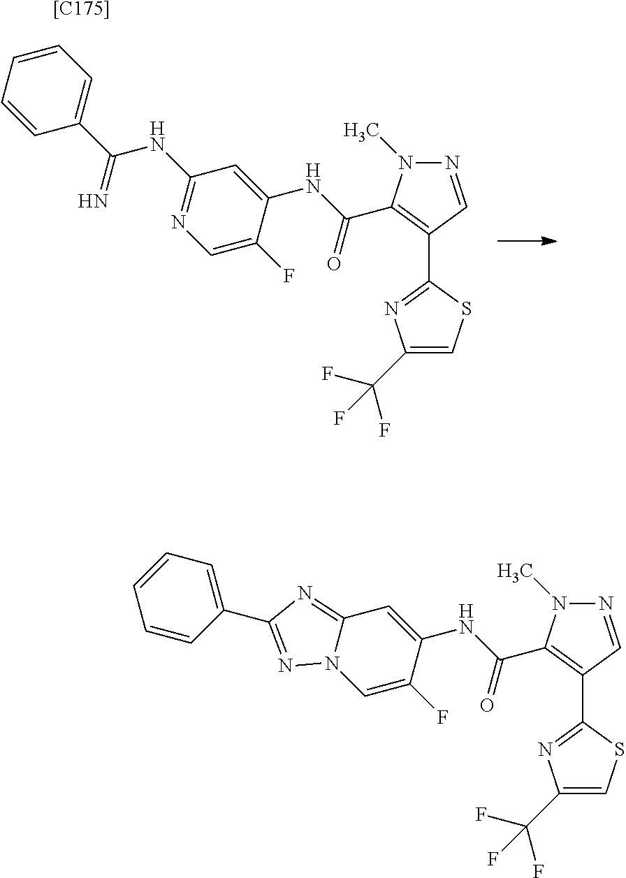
C1(C2=NC(C(F)(F)F)=CS2)=C(C(NC2=CC3=NC(C4=CC=CC=C4)=NN3C=C2F)=O)N(C)N=C1.[[C175]].C1(C2=NC(C(F)(F)F)=CS2)=C(C(NC2=CC(NC(C3=CC=CC=C3)=N)=NC=C2F)=O)N(C)N=C1
